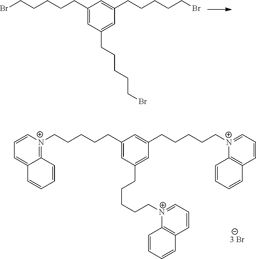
BrCCCCCC1=CC(CCCCCBr)=CC(CCCCCBr)=C1.[N+]1(CCCCCC2=CC(CCCCC[N+]3=CC=CC4=C3C=CC=C4)=CC(CCCCC[N+]3=CC=CC4=C3C=CC=C4)=C2)=C2C(=CC=C1)C=CC=C2
